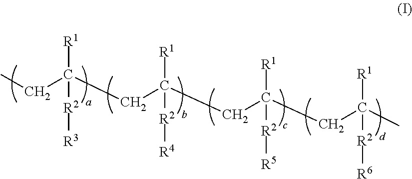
CCC(CC([R1])([R2][R4])CC([R1])([R2][R5])CC([R1])([R2][R6])C)([R1])[R2][R3]
